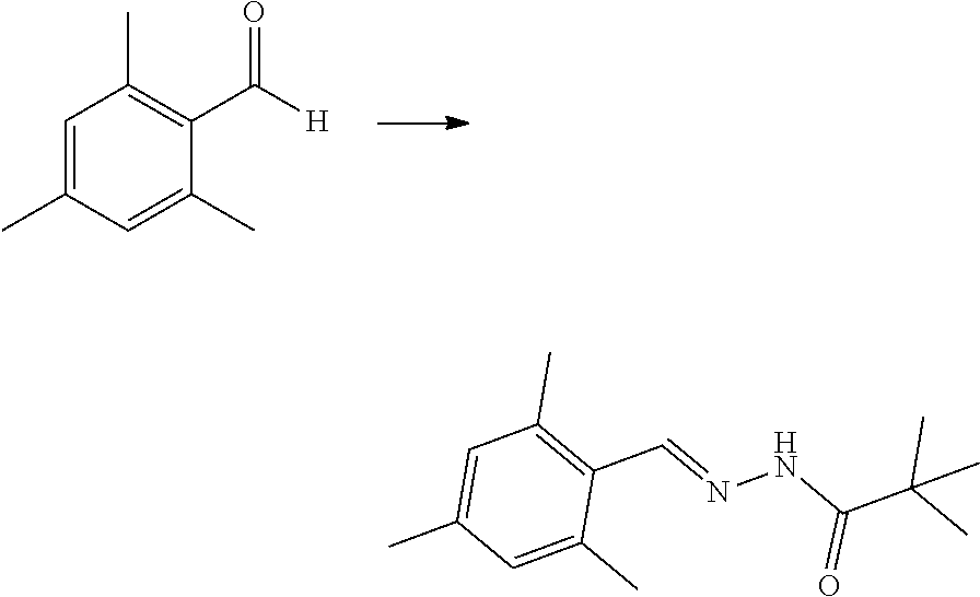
C1=C(C)C=C(C)C(C([H])=O)=C1C.C1=C(C)C=C(C)C(C=NNC(C(C)(C)C)=O)=C1C
